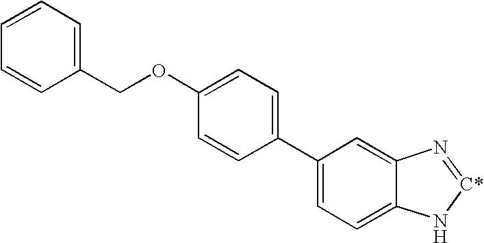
C1(C2=CC=C(OCC3=CC=CC=C3)C=C2)=CC=C2C(=C1)N=[C*]N2
